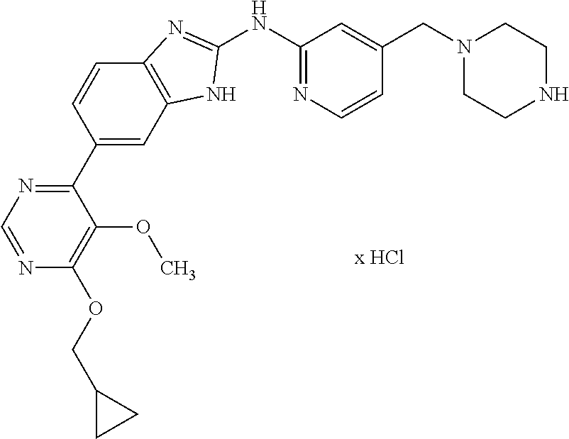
C1(NC2=NC=CC(CN3CCNCC3)=C2)=NC2=C(N1)C=C(C1=NC=NC(OCC3CC3)=C1OC)C=C2
